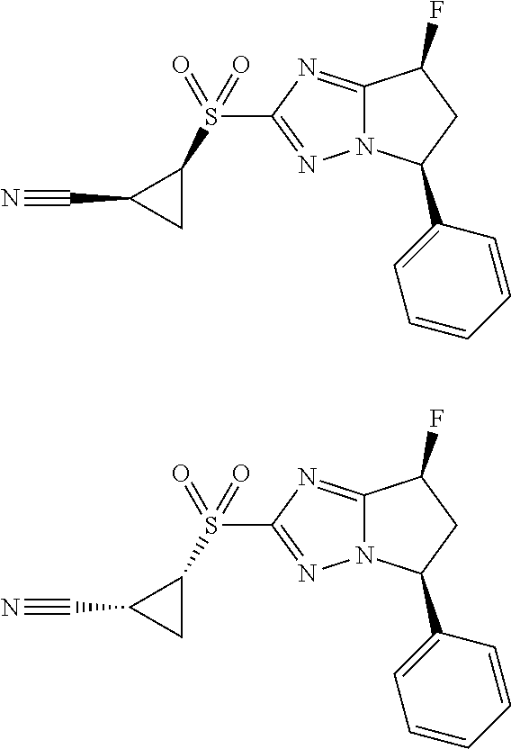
S(C1=NN2C(=N1)C(F)CC2C1=CC=CC=C1)(C1C(C#N)C1)(=O)=O.S(C1=NN2C(=N1)C(F)CC2C1=CC=CC=C1)(C1C(C#N)C1)(=O)=O
